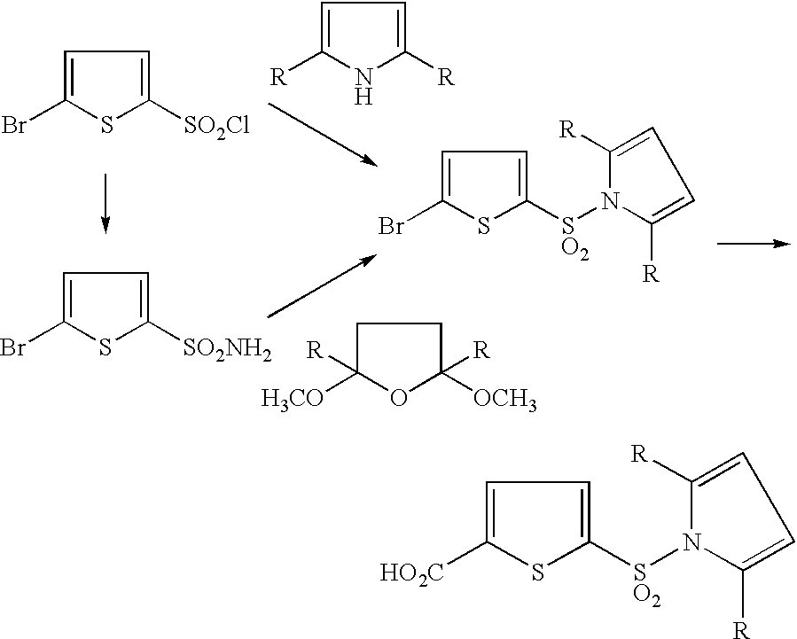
C1=C([HO2C])SC([SO2]N2C([R])=CC=C2[R])=C1.C1=C(Br)SC([SO2Cl])=C1.C1=C([R])NC([R])=C1.C1=C(Br)SC([SO2NH2])=C1.C1C([H3CO])([R])OC([OCH3])([R])C1.C1=C(Br)SC([SO2]N2C([R])=CC=C2[R])=C1
